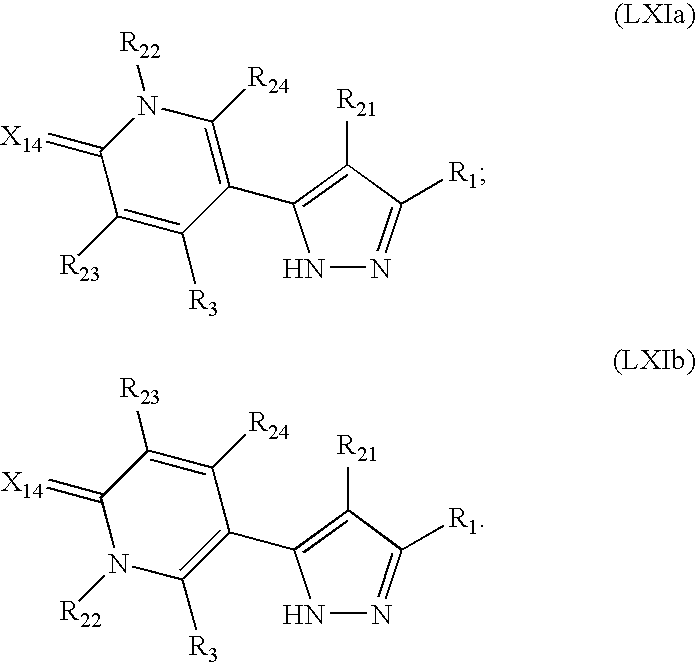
N1N=C([R1])C([R21])=C1C1=C([R24])N([R22])C(=[X14])C([R23])=C1[R3].C1([R3])=C(C2=C([R21])C([R1])=NN2)C([R24])=C([R23])C(=[X14])N1[R22]
